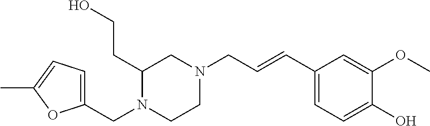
C1(CN2CCN(CC=CC3=CC=C(O)C(OC)=C3)CC2CCO)=CC=C(C)O1
